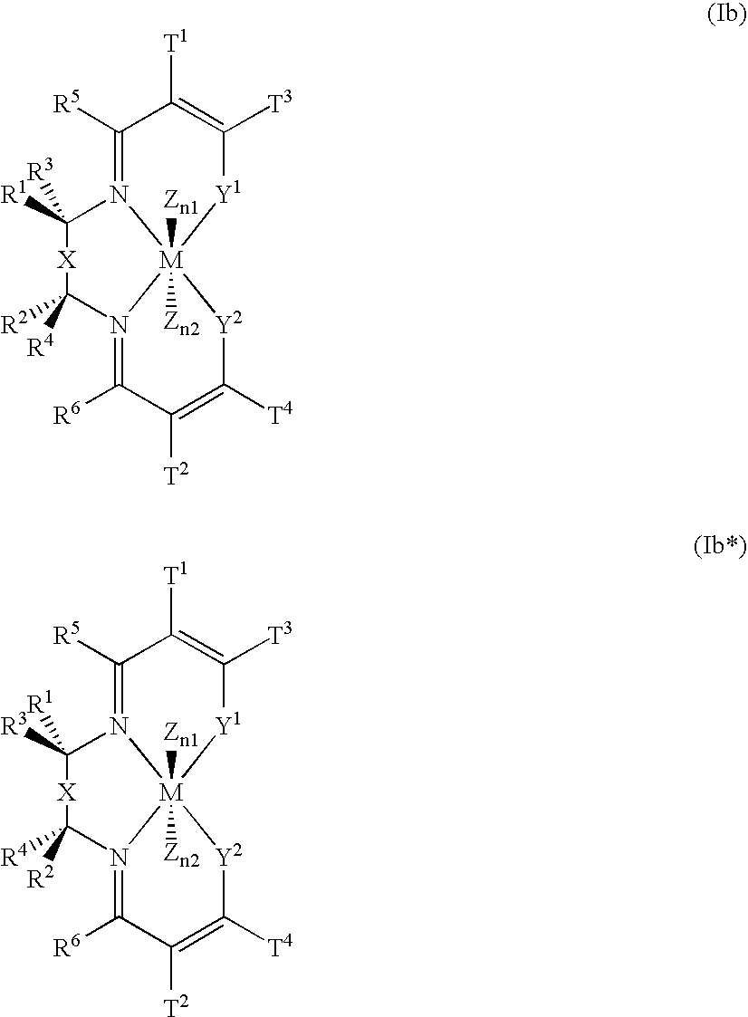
C1([R5])=N2[M]3([Zn1])([Zn2])([Y1]C([T3])=C1[T1])N(=C([R6])C([T2])=C([T4])[Y2]3)C([R2])([R4])[X]C2([R3])[R1].C1([R5])=N2[M]3([Zn1])([Zn2])([Y1]C([T3])=C1[T1])N(=C([R6])C([T2])=C([T4])[Y2]3)C([R4])([R2])[X]C2([R1])[R3]
